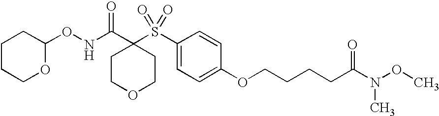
C1COCCC1(C(NOC1CCCCO1)=O)S(C1=CC=C(OCCCCC(N(OC)C)=O)C=C1)(=O)=O
